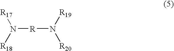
N([R]N([R19])[R20])([R17])[R18]
